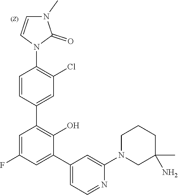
C1=C(F)C=C(C2=CC=NC(N3CC(N)(C)CCC3)=C2)C(O)=C1C1=CC(Cl)=C(N2C(=O)N(C)C=C2)C=C1
